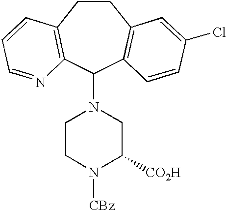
C1CC2=C(C(N3CCN([CBz])C([CO2H])C3)C3=C1C=C(Cl)C=C3)N=CC=C2
